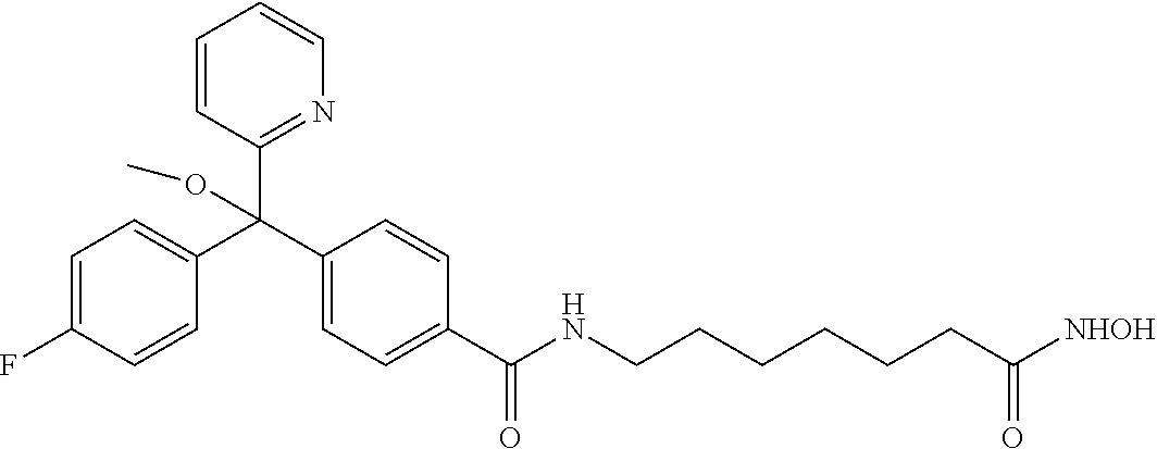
C1(F)=CC=C(C(C2=CC=C(C(NCCCCCCC([NHOH])=O)=O)C=C2)(C2=NC=CC=C2)OC)C=C1
